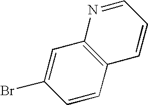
C1=CC2=C(C=C1Br)N=CC=C2
